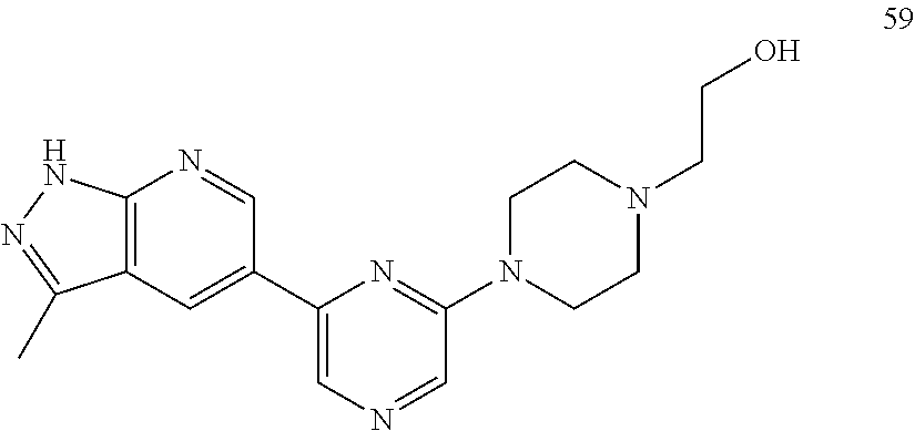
C1(C2=CC3=C(N=C2)NN=C3C)=CN=CC(N2CCN(CCO)CC2)=N1
